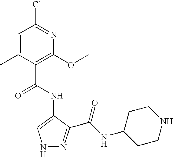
C1(C(=O)NC2=CNN=C2C(NC2CCNCC2)=O)=C(OC)N=C(Cl)C=C1C
